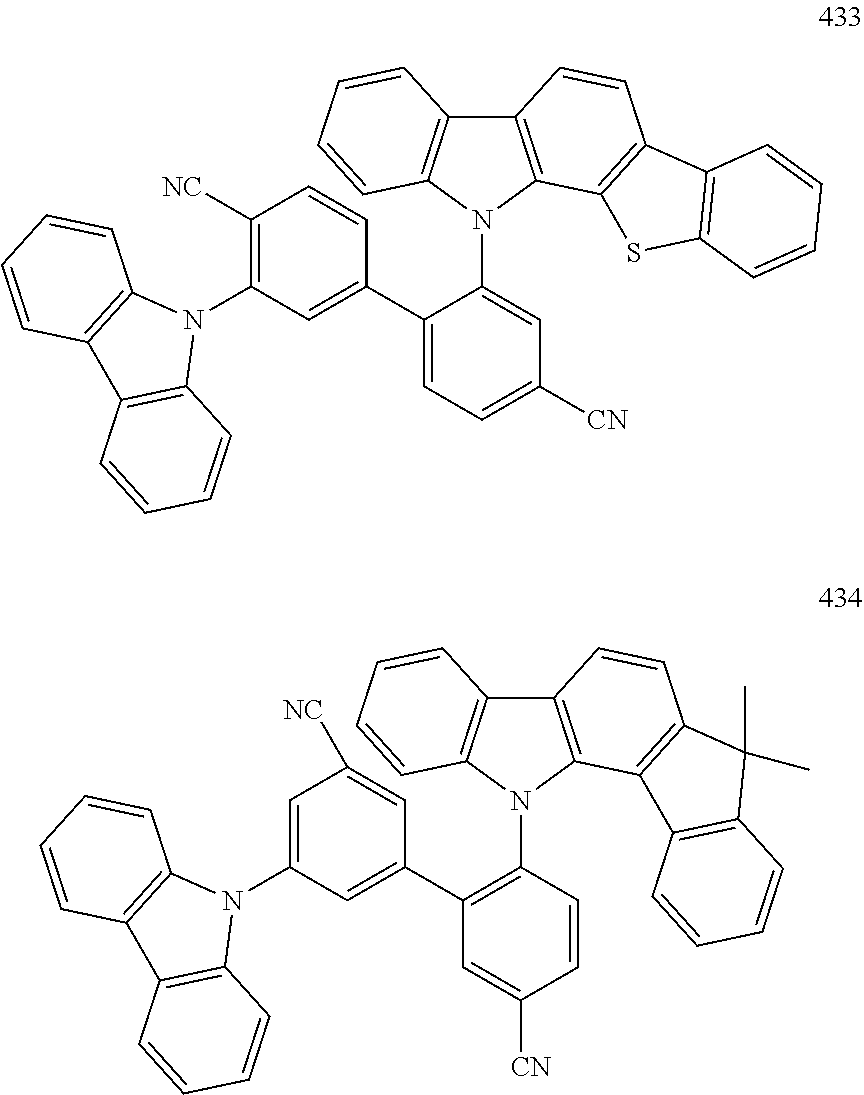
C1([CN])=CC=C(C2=CC(N3C4=C(C5=C3C=CC=C5)C=CC=C4)=C([NC])C=C2)C(N2C3=C(C4=C2C=CC=C4)C=CC2=C3SC3=C2C=CC=C3)=C1.C1=CC(N2C3=C(C4=C2C=CC=C4)C=CC2=C3C3=C(C2(C)C)C=CC=C3)=C(C2=CC(N3C4=C(C5=C3C=CC=C5)C=CC=C4)=CC([NC])=C2)C=C1[CN]
